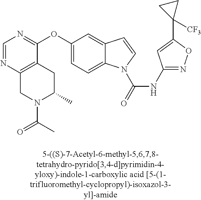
C1(OC2=CC=C3C(=C2)C=CN3C(=O)NC2=NOC(C3([CF3])CC3)=C2)=NC=NC2=C1CC(C)N(C(C)=O)C2
